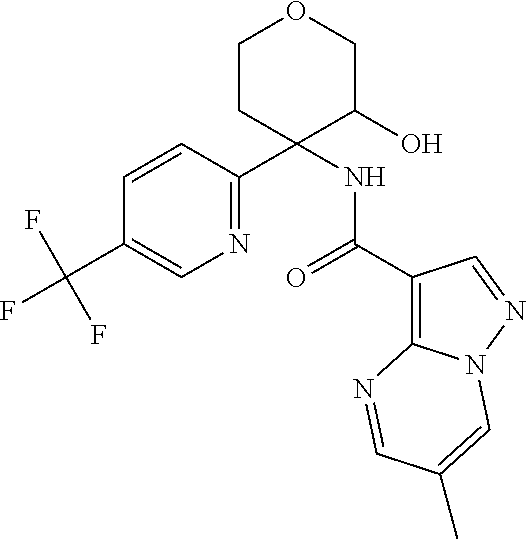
C1=CC(C2(NC(=O)C3=C4N(N=C3)C=C(C)C=N4)C(O)COCC2)=NC=C1C(F)(F)F
